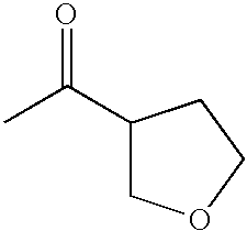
O=C(C1COCC1)C
